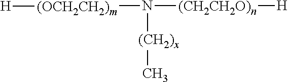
[(OCH2CH2)m](N([(CH2CH2O)n][H])[(CH2)x]C)[H]
